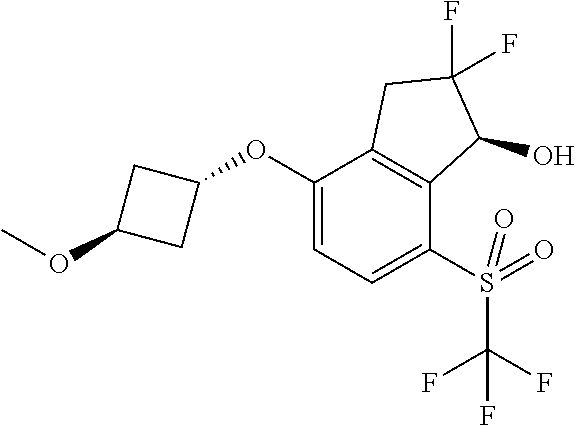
C1(OC2CC(OC)C2)=CC=C(S(=O)(C(F)(F)F)=O)C2=C1CC(F)(F)C2O
